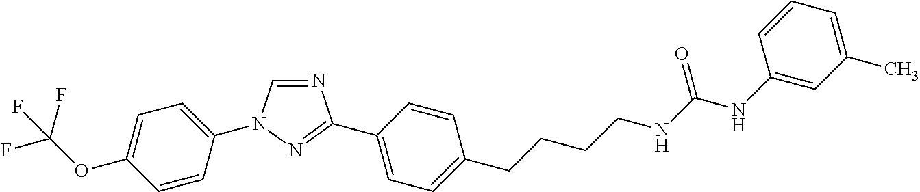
N1=CN(C2=CC=C(OC(F)(F)F)C=C2)N=C1C1=CC=C(CCCCNC(=O)NC2=CC(C)=CC=C2)C=C1
